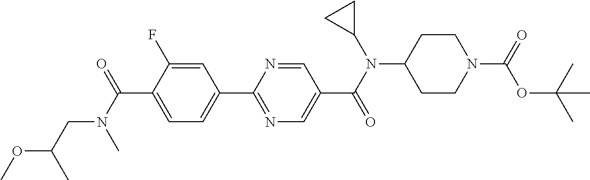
C1(C(N(C)CC(OC)C)=O)=CC=C(C2=NC=C(C(N(C3CC3)C3CCN(C(=O)OC(C)(C)C)CC3)=O)C=N2)C=C1F
